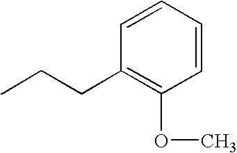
C1(CCC)=C(OC)C=CC=C1
